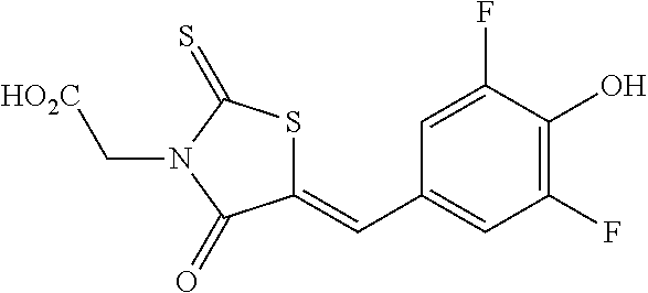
C1(=CC2=CC(F)=C(O)C(F)=C2)SC(=S)N(C[HO2C])C1=O
